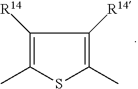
C1([R14])=C(C)SC(C)=C1[R14]
